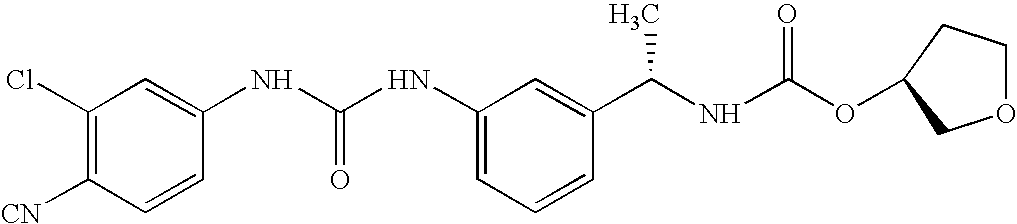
[CN]C1=C(Cl)C=C(NC(NC2=CC=CC(C(NC(OC3CCOC3)=O)C)=C2)=O)C=C1
